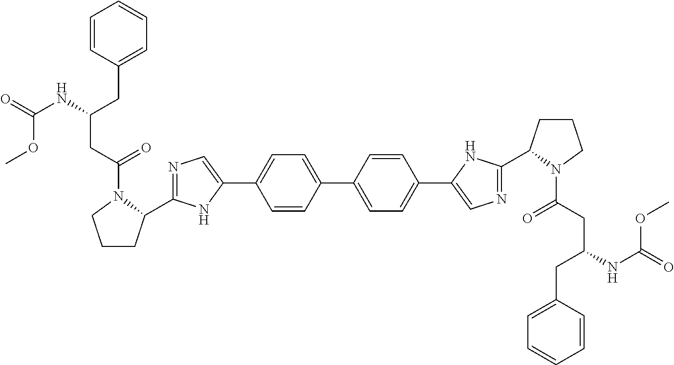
C1=CC(C2=CC=C(C3=CN=C(C4N(C(CC(CC5=CC=CC=C5)NC(=O)OC)=O)CCC4)N3)C=C2)=CC=C1C1=CN=C(C2N(C(CC(CC3=CC=CC=C3)NC(=O)OC)=O)CCC2)N1
